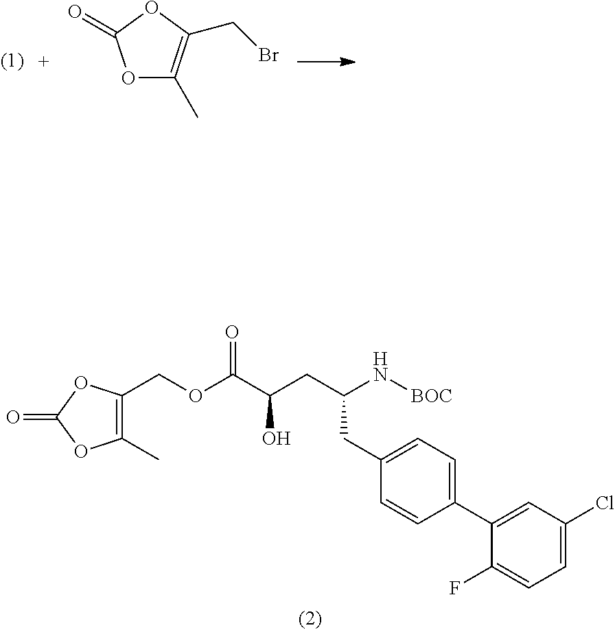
O(C(C(CC(N[BOC])CC1=CC=C(C2=CC(Cl)=CC=C2F)C=C1)O)=O)CC1=C(C)OC(=O)O1.O1C(C)=C(CBr)OC1=O
